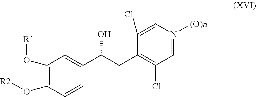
C1(O[R1])=C(O[R2])C=CC(C(CC2=C(Cl)C=N([(O)n])C=C2Cl)O)=C1
